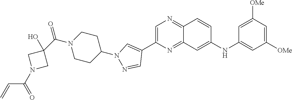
C1=C(C2=CN(C3CCN(C(C4(O)CN(C(=O)C=C)C4)=O)CC3)N=C2)N=C2C(=N1)C=CC(NC1=CC([OMe])=CC([OMe])=C1)=C2
